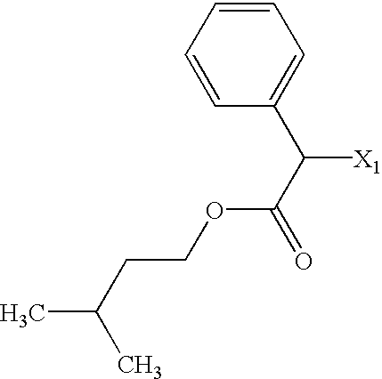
C(COC(C([X1])C1=CC=CC=C1)=O)C(C)C
